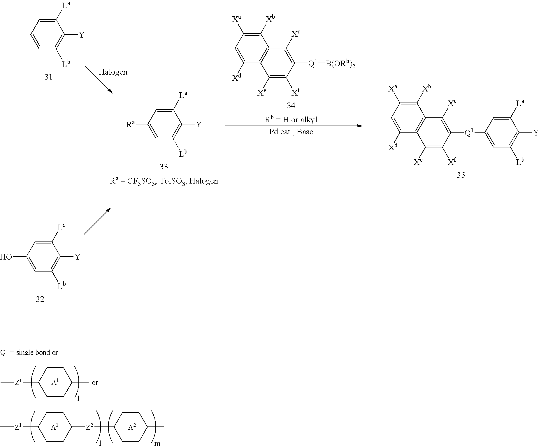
C1([Xb])=C([Xa])C=C([Xd])C2=C1C([Xc])=C([Q1][B(ORb)2])C([Xf])=C2[Xe].C1([La])=CC([Ra])=CC([Lb])=C1[Y].C1([Xb])=C([Xa])C=C([Xd])C2=C1C([Xc])=C([Q1]C1=CC([Lb])=C([Y])C([La])=C1)C([Xf])=C2[Xe].C1([La])=CC=CC([Lb])=C1[Y].C1([La])=CC(O)=CC([Lb])=C1[Y].C[Z1]C1CCC(C)CC1.C[Z1]C1CCC([Z2]C2CCC(C)CC2)CC1
